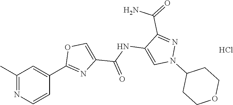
C1(C)=NC=CC(C2=NC(C(NC3=CN(C4CCOCC4)N=C3C(=O)N)=O)=CO2)=C1.Cl
